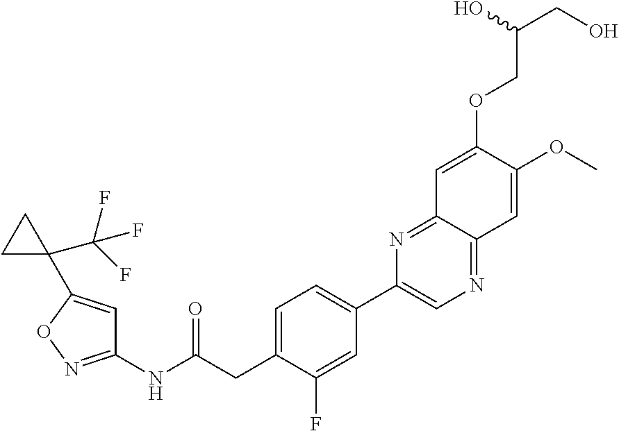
C1(NC(CC2=CC=C(C3=CN=C4C(=N3)C=C(OCC(CO)O)C(OC)=C4)C=C2F)=O)=NOC(C2(C(F)(F)F)CC2)=C1
